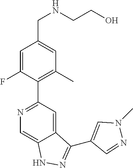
C(C1=CC(C)=C(C2=NC=C3C(=C2)C(C2=CN(C)N=C2)=NN3)C(F)=C1)NCCO
